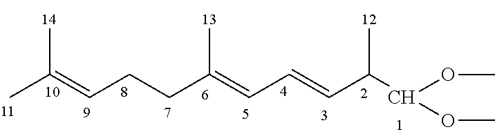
CC(=CCCC(=CC=CC(C(OC)OC)C)C)C
